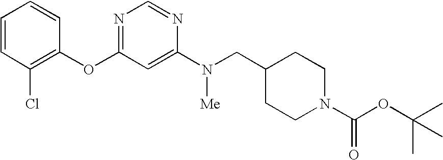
C1=CC(Cl)=C(OC2=NC=NC(N([Me])CC3CCN(C(OC(C)(C)C)=O)CC3)=C2)C=C1
